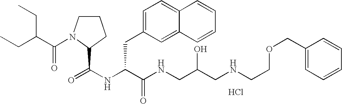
Cl.N(C(C(NCC(CNCCOCC1=CC=CC=C1)O)=O)CC1=CC=C2C(=C1)C=CC=C2)C(=O)C1N(C(=O)C(CC)CC)CCC1
